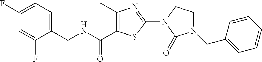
C1(C)=C(C(NCC2=CC=C(F)C=C2F)=O)SC(N2C(=O)N(CC3=CC=CC=C3)CC2)=N1
